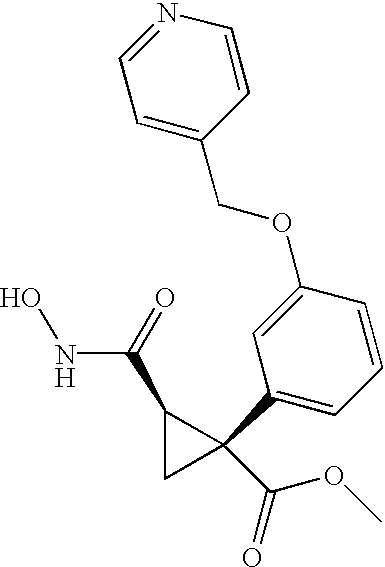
ONC(C1CC1(C(OC)=O)C1=CC=CC(OCC2=CC=NC=C2)=C1)=O
